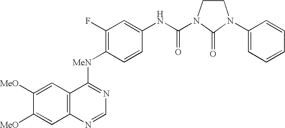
C12=C(N=CN=C1[MeN]C1=C(F)C=C(NC(=O)N3CCN(C4=CC=CC=C4)C3=O)C=C1)C=C([MeO])C([MeO])=C2
